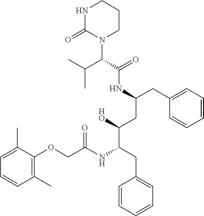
N1C(=O)N(C(C(=O)NC(CC(C(CC2=CC=CC=C2)NC(COC2=C(C)C=CC=C2C)=O)[HO])CC2=CC=CC=C2)C(C)C)CCC1
